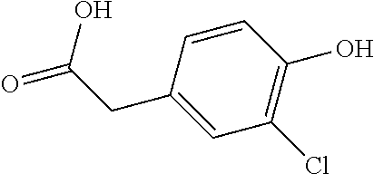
C1=CC(O)=C(Cl)C=C1CC(=O)O
